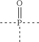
CP(C)(=O)C
